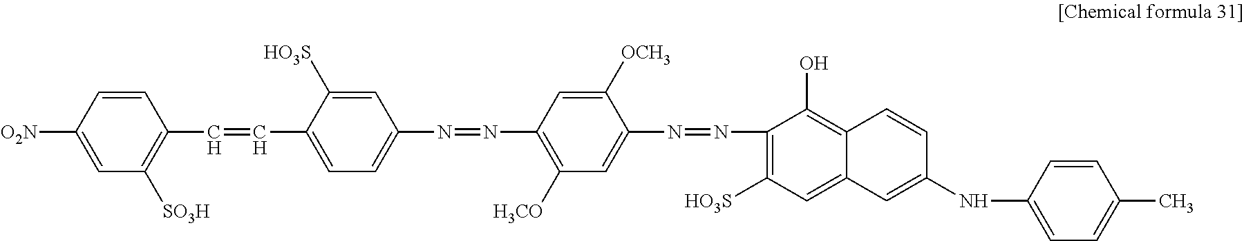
C1=CC([O2N])=CC([SO3H])=C1C=CC1=CC=C(N=NC2=C([H3CO])C=C(N=NC3=C([HO3S])C=C4C(=C3O)C=CC(NC3=CC=C(C)C=C3)=C4)C([OCH3])=C2)C=C1[HO3S]
